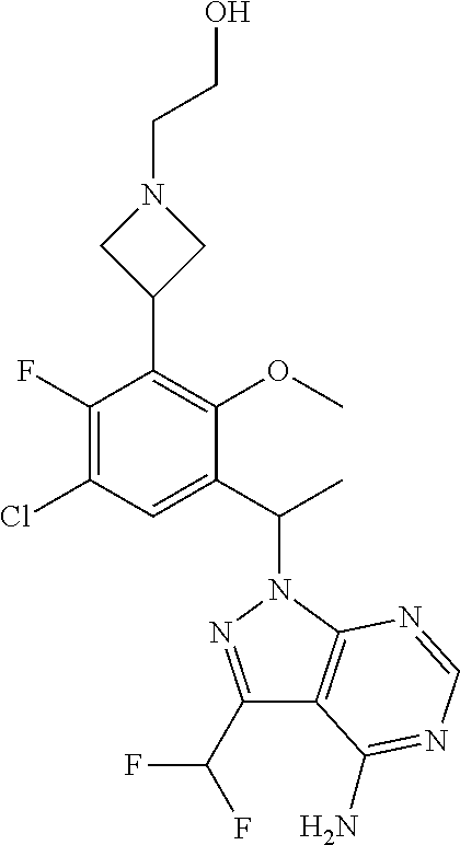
C1(F)=C(Cl)C=C(C(C)N2N=C(C(F)F)C3=C2N=CN=C3N)C(OC)=C1C1CN(CCO)C1
